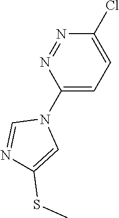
N1=NC(N2C=NC(SC)=C2)=CC=C1Cl
